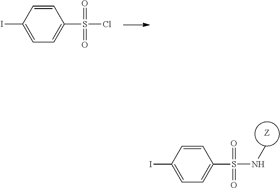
[Z].C1=CC(I)=CC=C1S(NC)(=O)=O.C1=CC(I)=CC=C1S(Cl)(=O)=O
